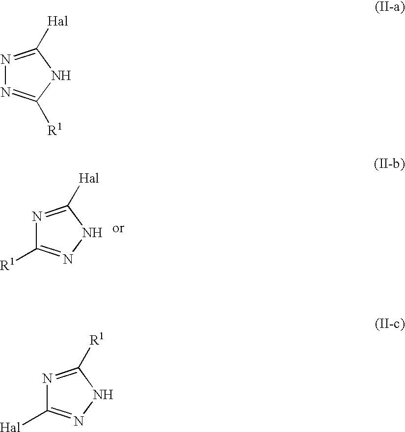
N1=C([Hal])NN=C1[R1].N1=C([Hal])NC([R1])=N1.N1=C([R1])NN=C1[Hal]
